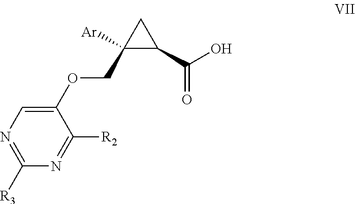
C1(OCC2([Ar])C(C(=O)O)C2)=CN=C([R3])N=C1[R2]
